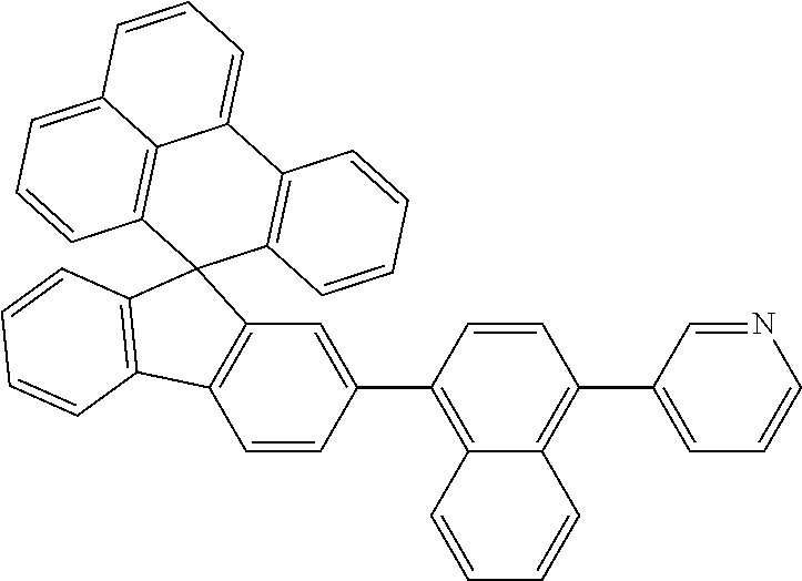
N1=CC(C2=C3C(=C(C4=CC5=C(C=C4)C4=C(C56C5=C(C7=CC=CC8=CC=CC6=C78)C=CC=C5)C=CC=C4)C=C2)C=CC=C3)=CC=C1
